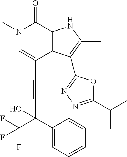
C(C1=CN(C)C(=O)C2=C1C(C1=NN=C(C(C)C)O1)=C(C)N2)#CC(C1=CC=CC=C1)(O)C(F)(F)F
